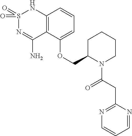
C12=C(C(OCC3N(C(CC4=NC=CC=N4)=O)CCCC3)=CC=C1)C(N)=NS(=O)(=O)N2
